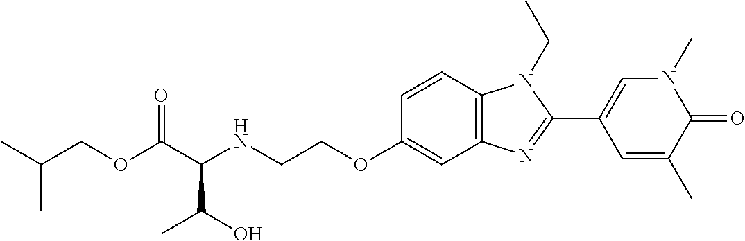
C1=CC2=C(C=C1OCCNC(C(OCC(C)C)=O)C(C)O)N=C(C1=CN(C)C(=O)C(C)=C1)N2CC
